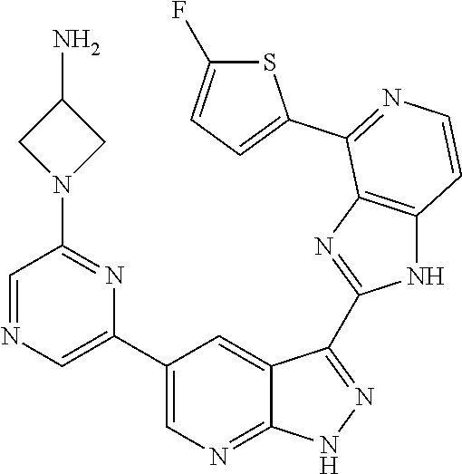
C1=NC=C(C2=CN=C3C(=C2)C(C2=NC4=C(N2)C=CN=C4C2=CC=C(F)S2)=N[N H]3)N=C1N1CC(N)C1
